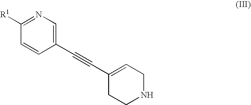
N1CC=C(C#CC2=CN=C([R1])C=C2)CC1
